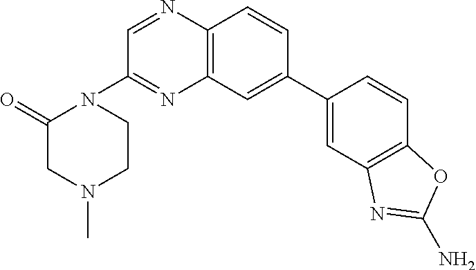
C12=C(C=CC(C3=CC4=C(C=C3)OC(N)=N4)=C1)N=CC(N1C(=O)CN(C)CC1)=N2
